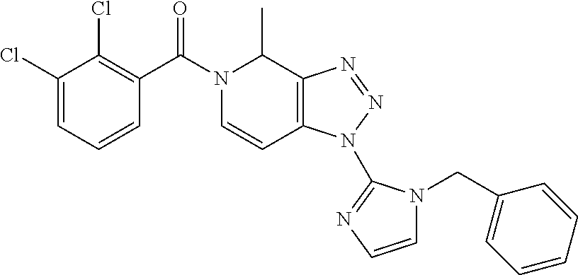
C1(Cl)=CC=CC(C(N2C(C)C3=C(C=C2)N(C2=NC=CN2CC2=CC=CC=C2)N=N3)=O)=C1Cl
